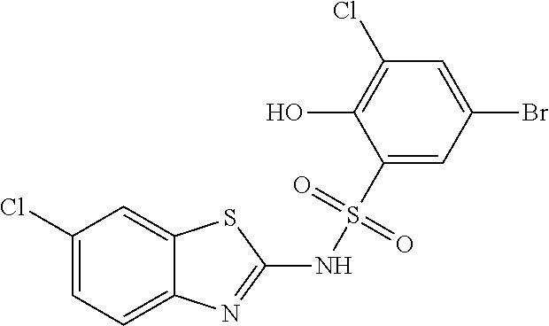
C1(Cl)=CC=C2C(=C1)SC(NS(C1=CC(Br)=CC(Cl)=C1O)(=O)=O)=N2
